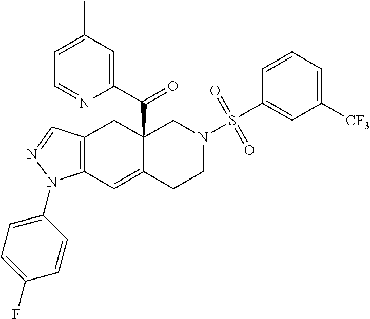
C12=C(C=C3C(C(C4=CC(C)=CC=N4)=O)(C1)CN(S(=O)(=O)C1=CC([CF3])=CC=C1)CC3)N(C1=CC=C(F)C=C1)N=C2
